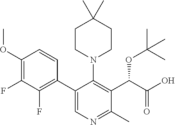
C1CN(C2=C(C(C(=O)O)OC(C)(C)C)C(C)=NC=C2C2=C(F)C(F)=C(OC)C=C2)CCC1(C)C
